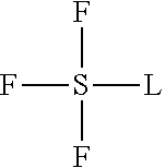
FS(F)(F)[L]
